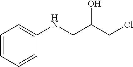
C1=CC=CC(NCC(CCl)O)=C1
